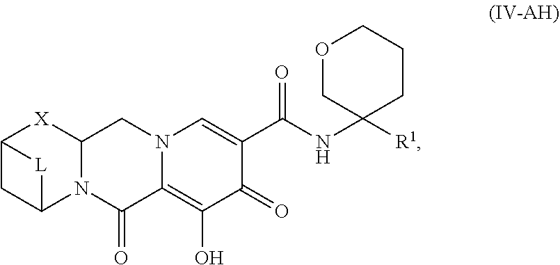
C1(=O)C2=C(O)C(=O)C(C(=O)NC3([R1])CCCOC3)=CN2CC2[X]C3CC(N12)[L]3
